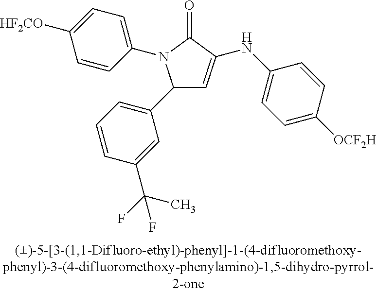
C1(C2=CC=CC(C(F)(C)F)=C2)C=C(NC2=CC=C([OCF2H])C=C2)C(=O)N1C1=CC=C([OCF2H])C=C1
